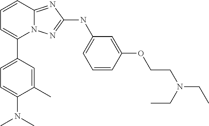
C1=CC2=NC(NC3=CC=CC(OCCN(CC)CC)=C3)=NN2C(C2=CC=C(N(C)C)C(C)=C2)=C1
